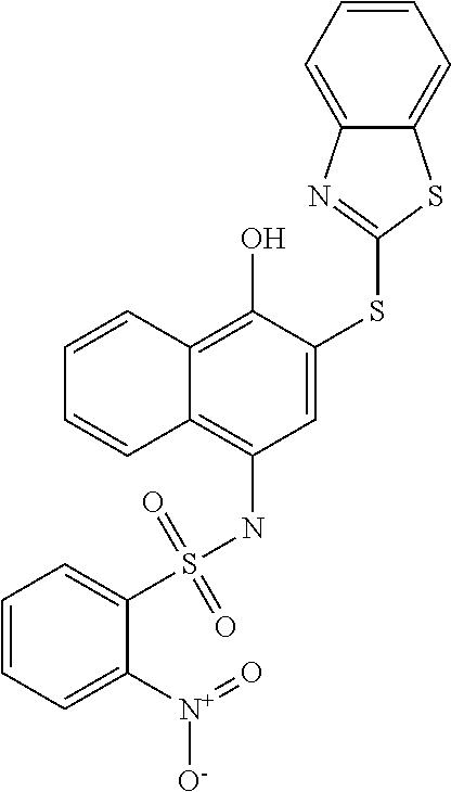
C1(S(NC2=C3C(=C(O)C(SC4=NC5=CC=CC=C5S4)=C2)C=CC=C3)(=O)=O)=CC=CC=C1[N+](=O)[O-]
